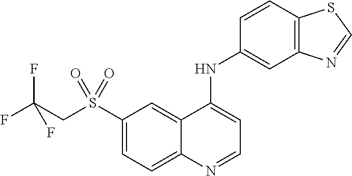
C1(S(CC(F)(F)F)(=O)=O)=CC=C2C(=C1)C(NC1=CC3=C(C=C1)SC=N3)=CC=N2
